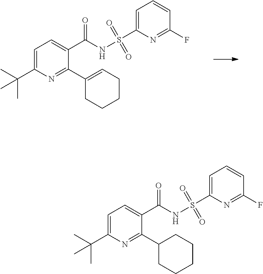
C1=C(C(C)(C)C)N=C(C2=CCCCC2)C(C(NS(C2=CC=CC(F)=N2)(=O)=O)=O)=C1.C1=C(C(C)(C)C)N=C(C2CCCCC2)C(C(NS(C2=CC=CC(F)=N2)(=O)=O)=O)=C1
